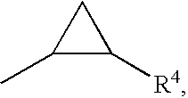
C1(C)C([R4])C1
